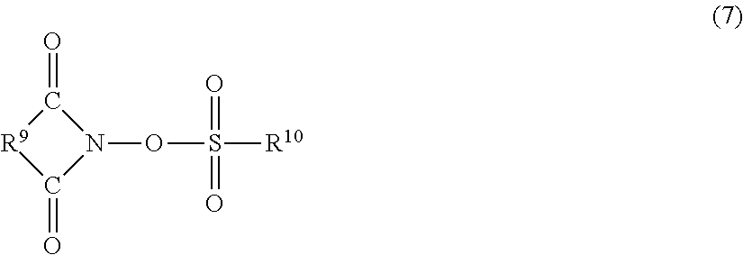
C1(=O)[R9]C(=O)N1OS([R10])(=O)=O
